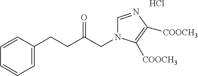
Cl.C1=C(CCC(CN2C=NC([COOCH3])=C2[COOCH3])=O)C=CC=C1
